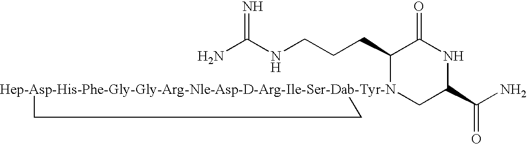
NC(NCCCC1[Hep-Asp-His-Phe-Gly-Gly-Arg-Nle-Asp-D-Arg-Ile-Ser-Dab-Tyr-N]2(CC(C(N)=O)NC1=O)CC2)=N
